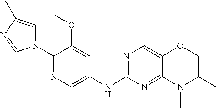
N1(C2=NC=C(NC3=NC=C4C(=N3)N(C)C(C)CO4)C=C2OC)C=C(C)N=C1
